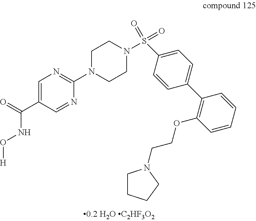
C1=C(C(=O)NO[H])C=NC(N2CCN(S(C3=CC=C(C4=C(OCCN5CCCC5)C=CC=C4)C=C3)(=O)=O)CC2)=N1
